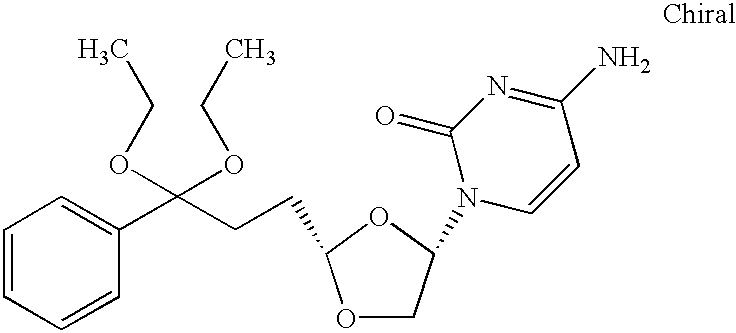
C1=CC=CC(C(CCC2OCC(N3C=CC(N)=NC3=O)O2)(OCC)OCC)=C1
